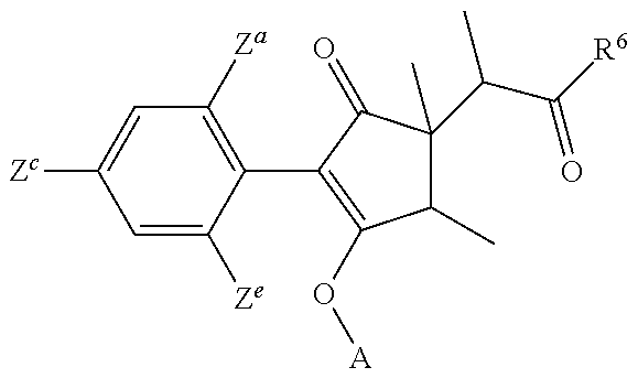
C1=C([Ze])C(C2=C(O[A])C(C)C(C(C(=O)[R6])C)(C)C2=O)=C([Za])C=C1[Zc]
